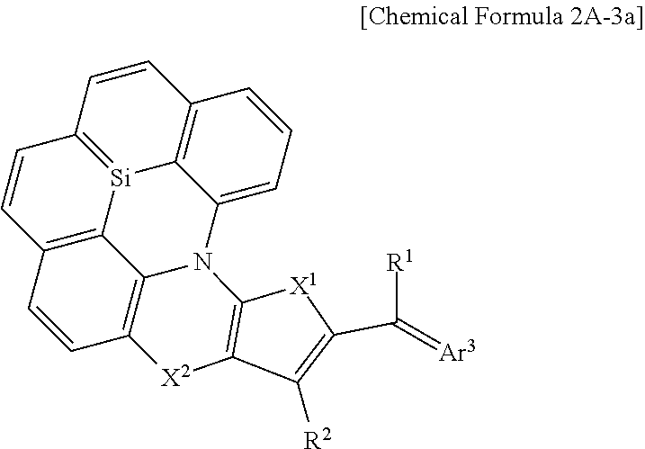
C12=C3C=CC4=C1N(C1=CC=CC5=C1[Si]2=C(C=C3)C=C5)C1=C([X2]4)C([R2])=C(C([R1])=[Ar3])[X1]1
